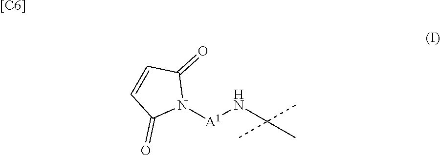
[A1](NC(C)(C)C)N1C(=O)C=CC1=O.[[C6]]
